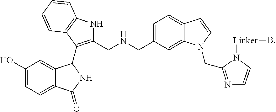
C1(O)=CC=C2C(=C1)C(C1=C(CNCC3=CC=C4C(=C3)N(CC3=NC=CN3[Linker]B)C=C4)NC3=C1C=CC=C3)NC2=O
